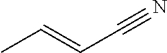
CC=CC#N
